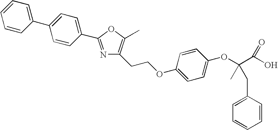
C1=CC(C2=CC=C(C3=NC(CCOC4=CC=C(OC(C(O)=O)(CC5=CC=CC=C5)C)C=C4)=C(C)O3)C=C2)=CC=C1
